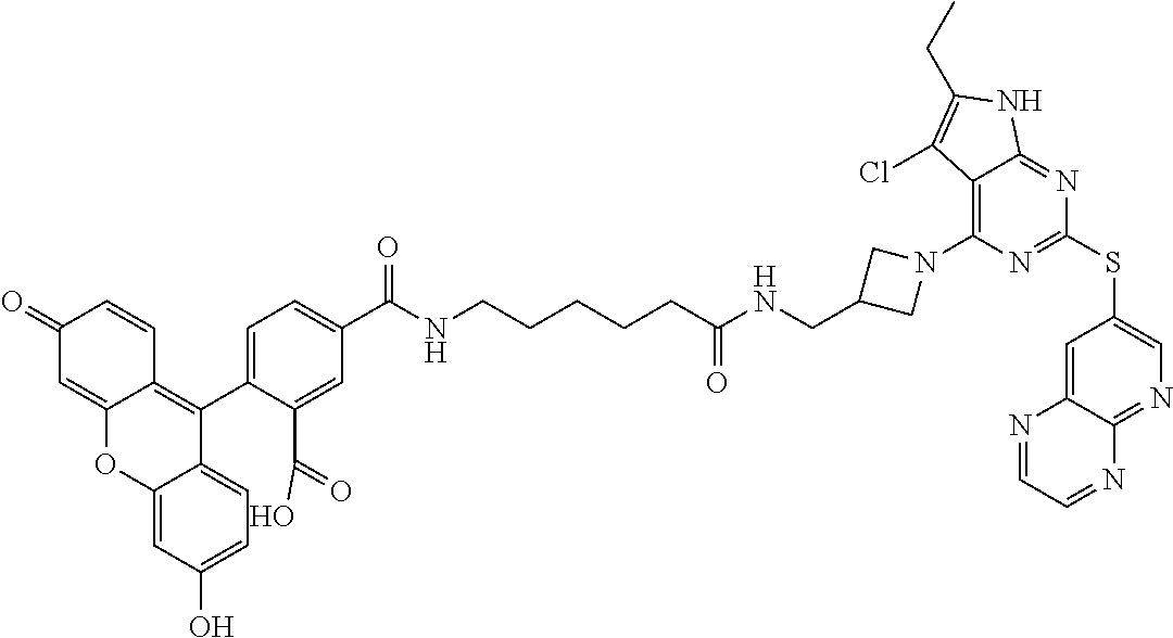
C12=CC(O)=CC=C1C(C1=CC=C(C(NCCCCCC(NCC3CN(C4=C5C(=NC(SC6=CN=C7C(=C6)N=CC=N7)=N4)NC(CC)=C5Cl)C3)=O)=O)C=C1C(=O)O)=C1C(=CC(=O)C=C1)O2
